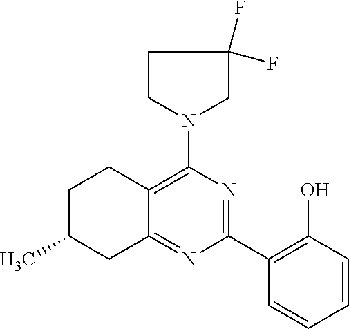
C1(C2=C(O)C=CC=C2)=NC(N2CC(F)(F)CC2)=C2C(=N1)CC(C)CC2
